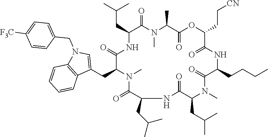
C(CC1NC(=O)C(CC2=CN(CC3=CC=C([F3C])C=C3)C3=C2C=CC=C3)N(C)C(=O)C(CC(C)C)NC(=O)C(CC(C)C)N(C)C(=O)C(CCCC)NC(=O)C(CC[CN])OC(=O)C(C)N(C)C1=O)(C)C
